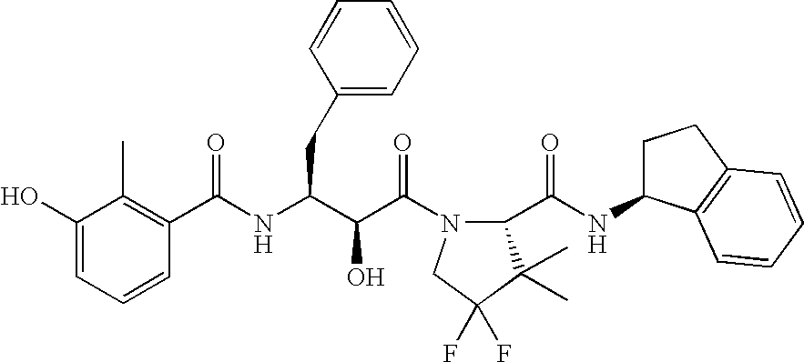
C(NC(C(C(N1C(C(NC2CCC3=C2C=CC=C3)=O)C(C)(C)C(F)(F)C1)=O)O)CC1=CC=CC=C1)(=O)C1=C(C)C(O)=CC=C1
